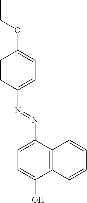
C1=CC(N=NC2=CC=C(O)C3=C2C=CC=C3)=CC=C1OCC
